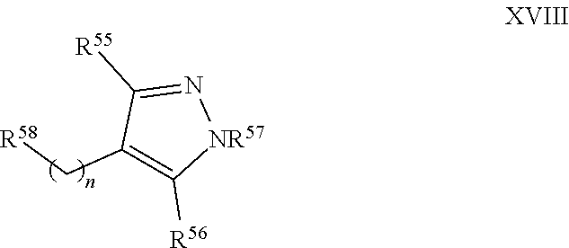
C1(C[R58])=C([R56])[NR57]N=C1[R55]
